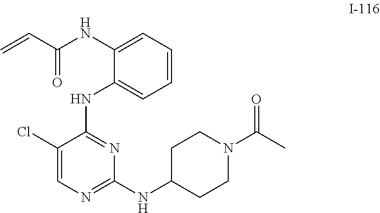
C=CC(NC1=CC=CC=C1NC1=NC(NC2CCN(C(C)=O)CC2)=NC=C1Cl)=O
